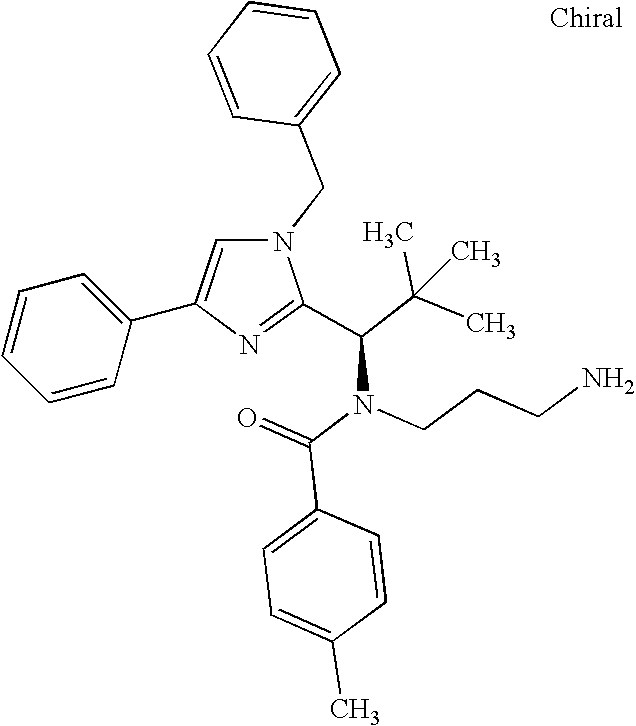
N1(CC2=CC=CC=C2)C=C(C2=CC=CC=C2)N=C1C(C(C)(C)C)N(C(=O)C1=CC=C(C)C=C1)CCCN
